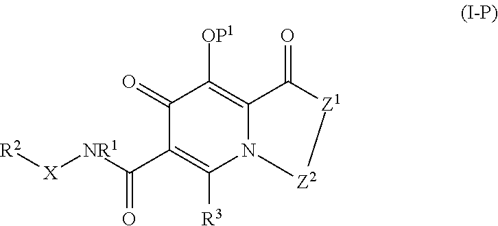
C1(=O)C(C([NR1][X][R2])=O)=C([R3])N2C(=C1[OP1])C(=O)[Z1][Z2]2
